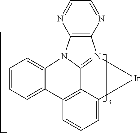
C1=CC=C2C(=C1)N1C3=N(C4=C1N=CC=N4)[Ir]C1=CC=CC2=C13
